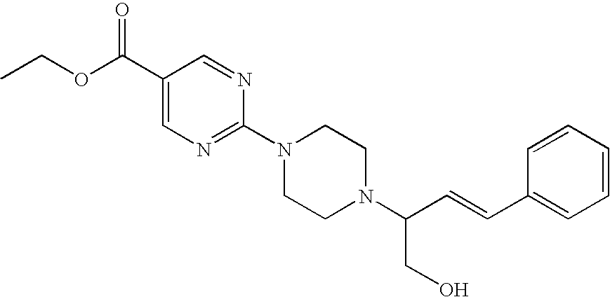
N1=CC(C(OCC)=O)=CN=C1N1CCN(C(C=CC2=CC=CC=C2)CO)CC1
